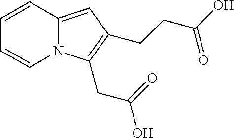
C1=CC2=CC(CCC(O)=O)=C(CC(O)=O)N2C=C1
